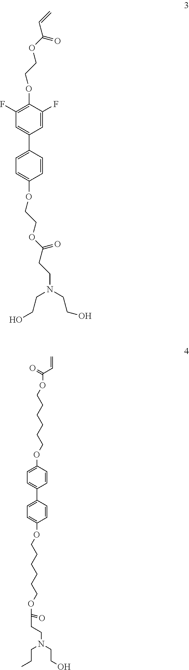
C1(OCCOC(C=C)=O)=C(F)C=C(C2=CC=C(OCCOC(CCN(CCO)CCO)=O)C=C2)C=C1F.C1(OCCCCCCOC(C=C)=O)=CC=C(C2=CC=C(OCCCCCCOC(CCN(CCO)CCC)=O)C=C2)C=C1
